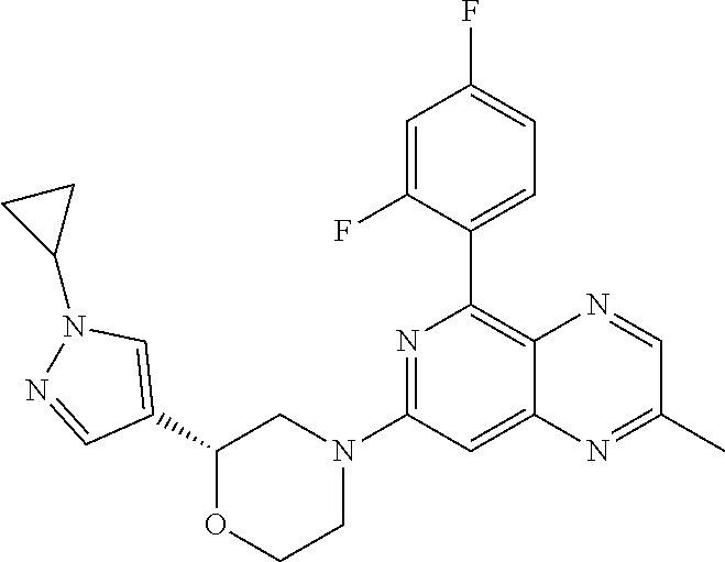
C1(C2=CC=C(F)C=C2F)=C2C(=CC(N3CCOC(C4=CN(C5CC5)N=C4)C3)=N1)N=C(C)C=N2
